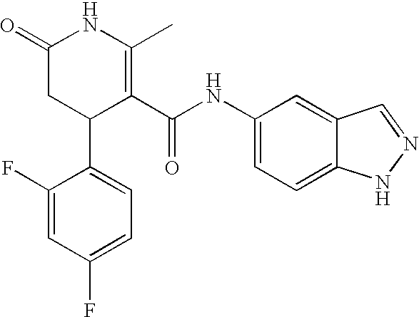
C1(F)=CC(F)=CC=C1C1C(C(NC2=CC=C3C(=C2)C=NN3)=O)=C(C)NC(=O)C1
